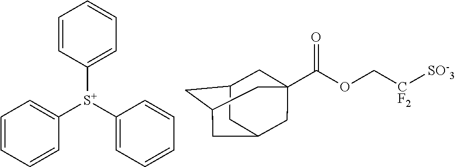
C1=CC([S+](C2=CC=CC=C2)C2=CC=CC=C2)=CC=C1.C1C2CC3CC(CC1(C(OC[CF2][SO-3])=O)C3)C2
